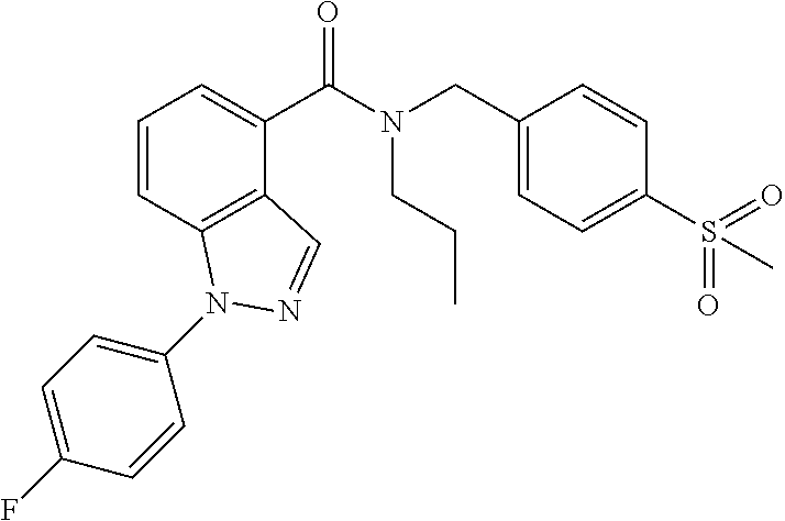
C1=CC2=C(C(C(N(CC3=CC=C(S(=O)(=O)C)C=C3)CCC)=O)=C1)C=NN2C1=CC=C(F)C=C1
